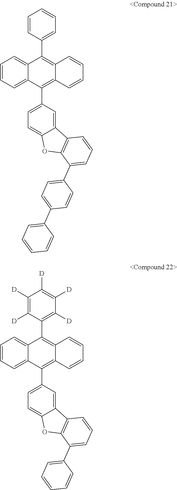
C1=CC=C2C(=C1)C(C1=CC=CC=C1)=C1C(=C2C2=CC=C3C(=C2)C2=C(O3)C(C3=CC=C(C4=CC=CC=C4)C=C3)=CC=C2)C=CC=C1.C1=CC=C2C(=C1)C(C1=C([D])C([D])=C([D])C([D])=C1[D])=C1C(=C2C2=CC=C3C(=C2)C2=C(O3)C(C3=CC=CC=C3)=CC=C2)C=CC=C1
